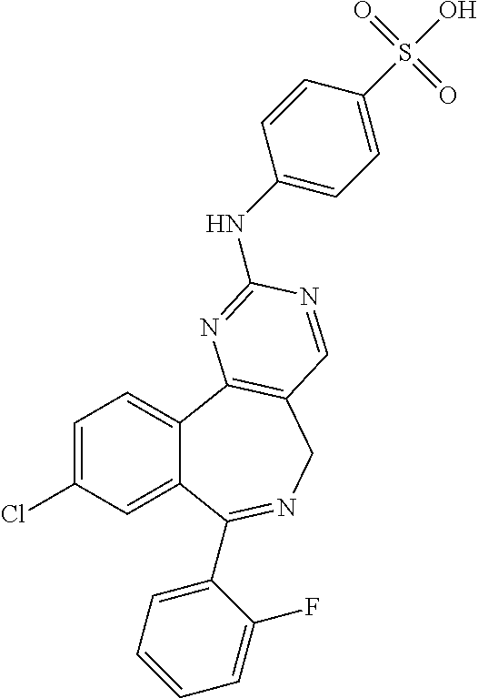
C1=C(Cl)C=C2C(=C1)C1=C(CN=C2C2=CC=CC=C2F)C=NC(NC2=CC=C(S(O)(=O)=O)C=C2)=N1
